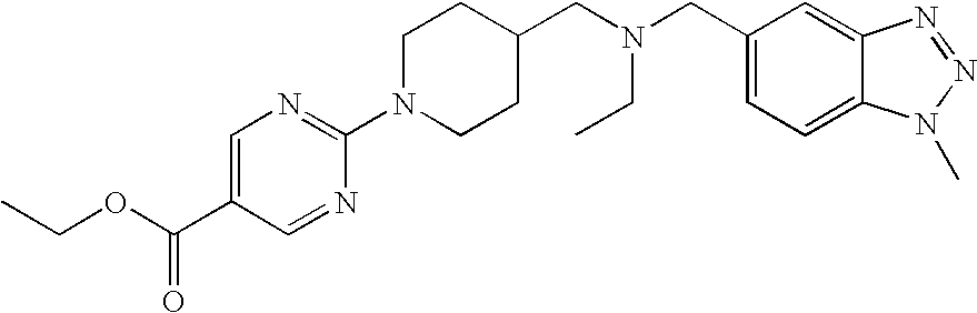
CCOC(C1=CN=C(N2CCC(CN(CC)CC3=CC=C4C(=C3)N=NN4C)CC2)N=C1)=O
